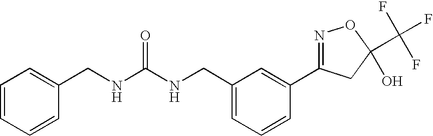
N(C(NCC1=CC=CC(C2=NOC(C(F)(F)F)(O)C2)=C1)=O)CC1=CC=CC=C1
